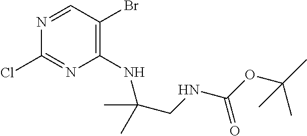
C1=NC(Cl)=NC(NC(CNC(OC(C)(C)C)=O)(C)C)=C1Br
